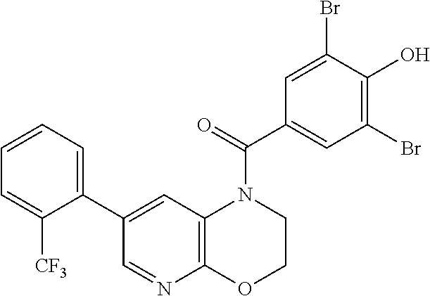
C1(C2=CC=CC=C2[CF3])=CC2=C(N=C1)OCCN2C(C1=CC(Br)=C(O)C(Br)=C1)=O
